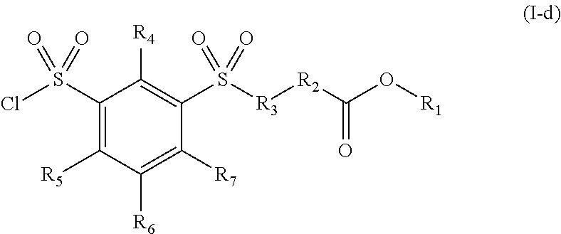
C1([R5])=C(S(=O)(=O)Cl)C([R4])=C(S([R3][R2]C(O[R1])=O)(=O)=O)C([R7])=C1[R6]
